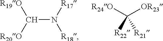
[R19O]C([R20O])N([R17])[R18].[R24O]C([OR23])([R22])[R21]
